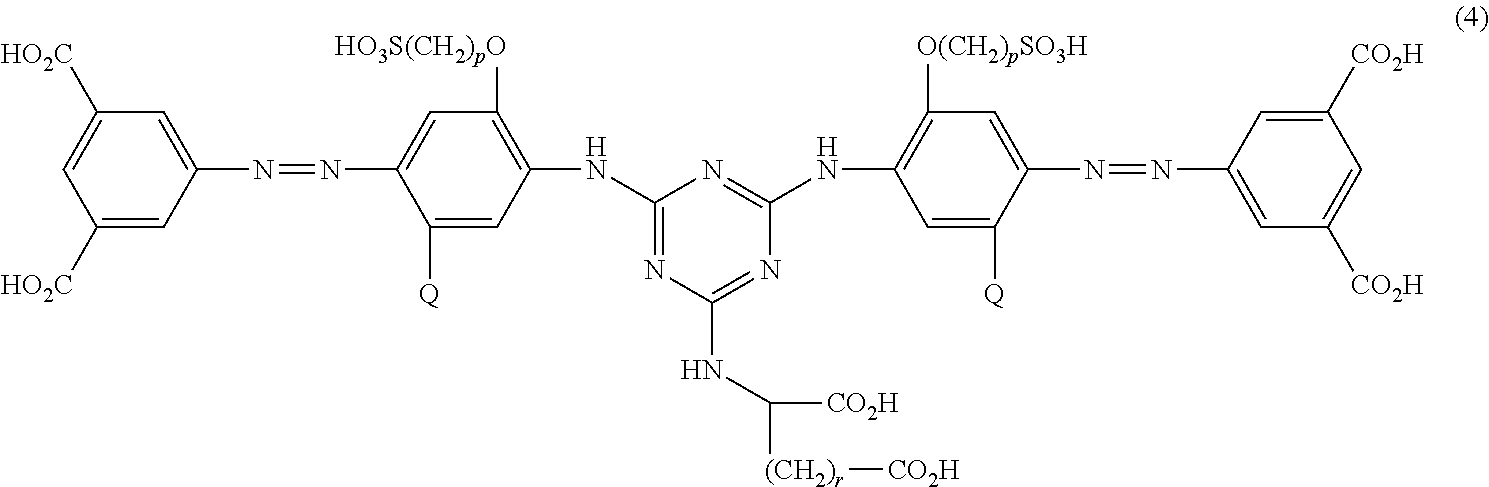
C1([HO2C])=CC(N=NC2=CC([HO3S(CH2)pO])=C(NC3=NC(NC([CO2H])[(CH2)r][CO2H])=NC(NC4=C([O(CH2)pSO3H])C=C(N=NC5=CC([CO2H])=CC([CO2H])=C5)C([Q])=C4)=N3)C=C2[Q])=CC([HO2C])=C1
